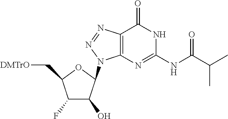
C1(O)C(F)C(C[DMTrO])OC1N1C2=C(N=N1)C(=O)NC(NC(C(C)C)=O)=N2
